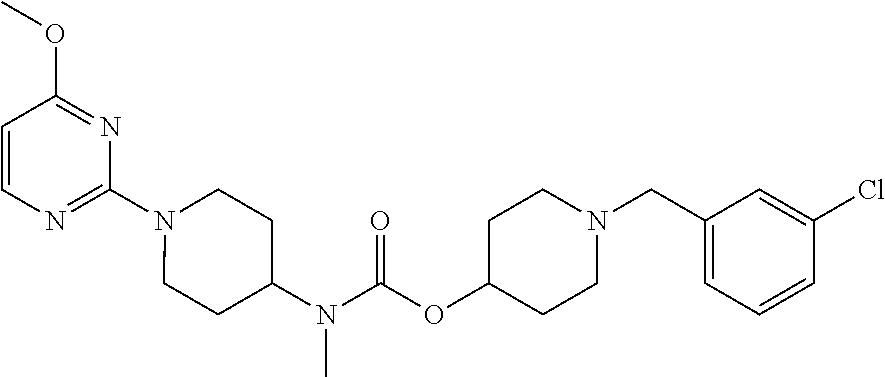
C1=CN=C(N2CCC(N(C(OC3CCN(CC4=CC=CC(Cl)=C4)CC3)=O)C)CC2)N=C1OC
